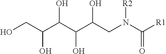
OCC(C(C(C(CN(C([R1])=O)[R2])O)O)O)O
